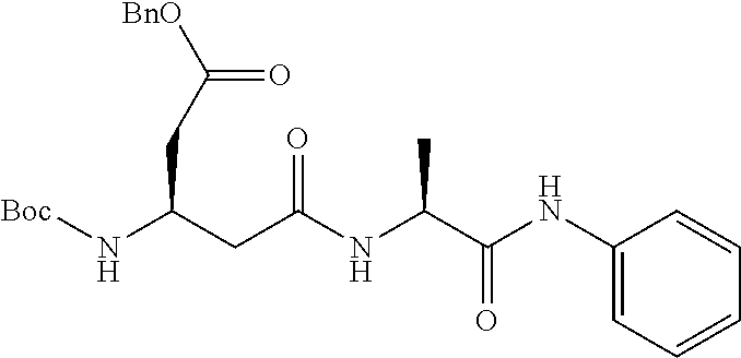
C1=CC=CC=C1NC(C(NC(CC(CC(=O)[BnO])N[Boc])=O)C)=O
